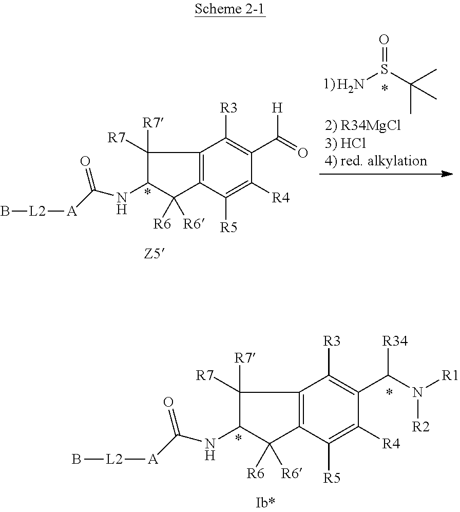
C1([R7])([R7])C(NC([A][L2]B)=O)C([R6])([R6])C2=C1C([R3])=C(C(N([R1])[R2])[R34])C([R4])=C2[R5].C1([R7])([R7])C(NC([A][L2]B)=O)C([R6])([R6])C2=C1C([R3])=C(C(=O)[H])C([R4])=C2[R5].NS(C(C)(C)C)=O
